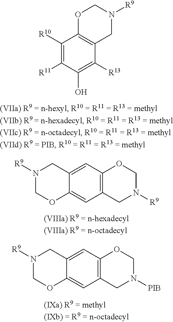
C1([R10])=C([R11])C(O)=C([R13])C2=C1OCN([R9])C2.C12=C(C=C3C(=C1)OCN([R9])C3)OCN([R9])C2.C12=C(C=C3C(=C1)OCN([R9])C3)OCN([PIB])C2
